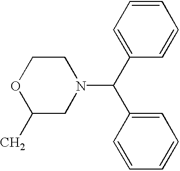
C1(C)CN(C(C2=CC=CC=C2)C2=CC=CC=C2)CCO1
